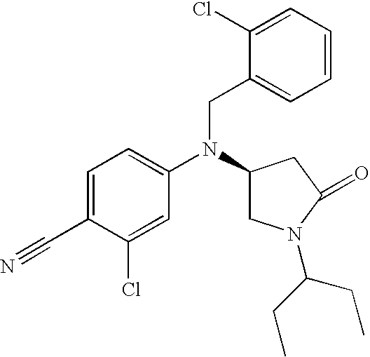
C1=C(C#N)C(Cl)=CC(N(C2CN(C(CC)CC)C(=O)C2)CC2=CC=CC=C2Cl)=C1
